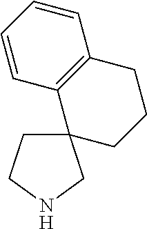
N1CC2(CC1)CCCC1=C2C=CC=C1
